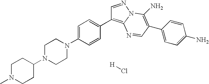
C1=C(N2CCN(C3CCN(C)CC3)CC2)C=CC(C2=C3N(N=C2)C(N)=C(C2=CC=C(N)C=C2)C=N3)=C1.[H]Cl
